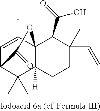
C1=C(I)C23C([H])(C(C)(C)C1C(=O)O2)CCC(C=C)(C)C3C(=O)O
